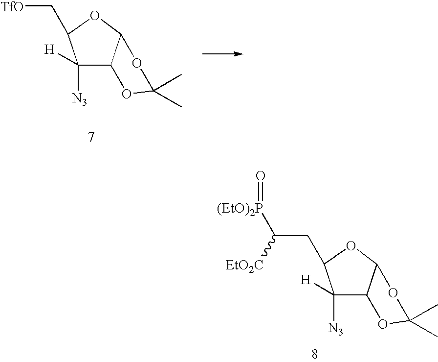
[H]C1([N3])C2OC(C)(C)OC2OC1C[TfO].O1C2C([N3])([H])C(CC([(EtO)2P]=O)[EtO2C])OC2OC1(C)C
